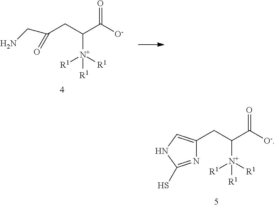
NCC(CC(C([O-])=O)[N+]([R1])([R1])[R1])=O.N1=C(S)NC=C1CC(C([O-])=O)[N+]([R1])([R1])[R1]
